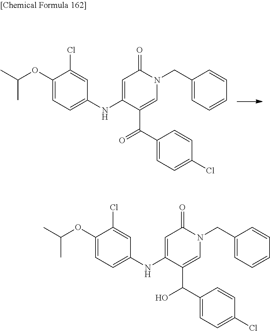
C1=C(NC2=CC=C(OC(C)C)C(Cl)=C2)C(C(=O)C2=CC=C(Cl)C=C2)=CN(CC2=CC=CC=C2)C1=O.C1=C(NC2=CC=C(OC(C)C)C(Cl)=C2)C(C(O)C2=CC=C(Cl)C=C2)=CN(CC2=CC=CC=C2)C1=O
